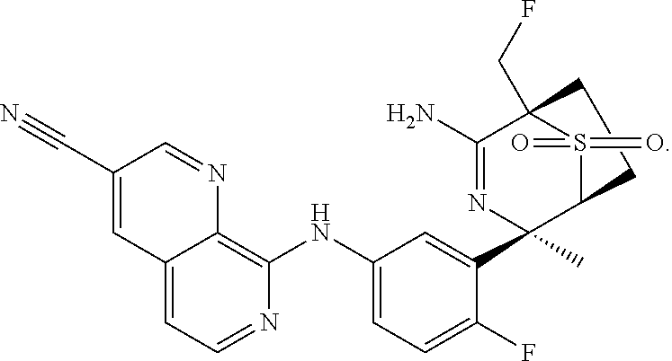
C1(C#N)=CC2=CC=NC(NC3=CC=C(F)C(C4(C)N=C(N)C5(CF)S(=O)(=O)C4CC5)=C3)=C2N=C1
